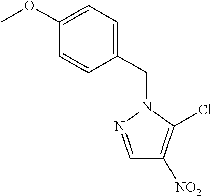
C1=NN(CC2=CC=C(OC)C=C2)C(Cl)=C1[NO2]
